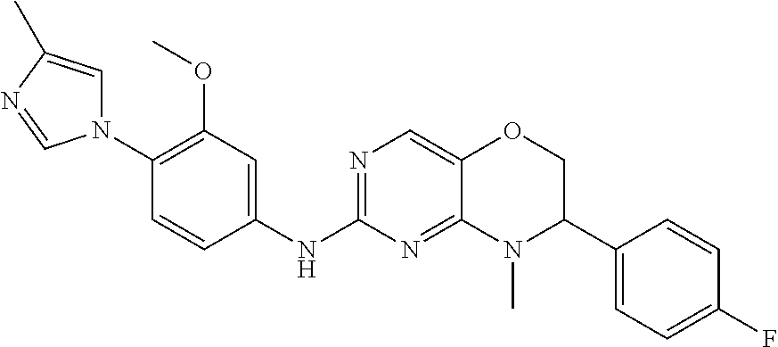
N1(C2=C(OC)C=C(NC3=NC=C4C(=N3)N(C)C(C3=CC=C(F)C=C3)CO4)C=C2)C=C(C)N=C1
